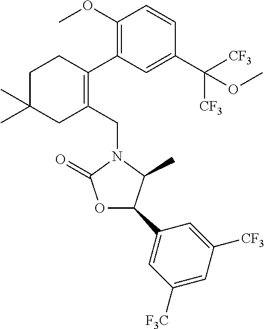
C1C(C)(C)CC(CN2C(=O)OC(C3=CC([F3C])=CC([CF3])=C3)C2C)=C(C2=C(OC)C=CC(C([CF3])([CF3])OC)=C2)C1
